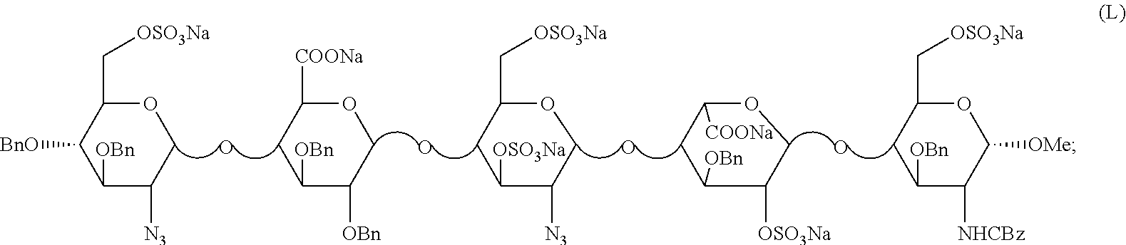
C1([OBn])C([N3])COC(C[OSO3Na])C1[BnO].O.C1([OBn])C([OBn])COC([COONa])C1.C1([OSO3Na])C([N3])COC(C[OSO3Na])C1.O.O.O.C1([OBn])C([OSO3Na])COC([COONa])C1.C1([OBn])C([NHCBz])C([OMe])OC(C[OSO3Na])C1
